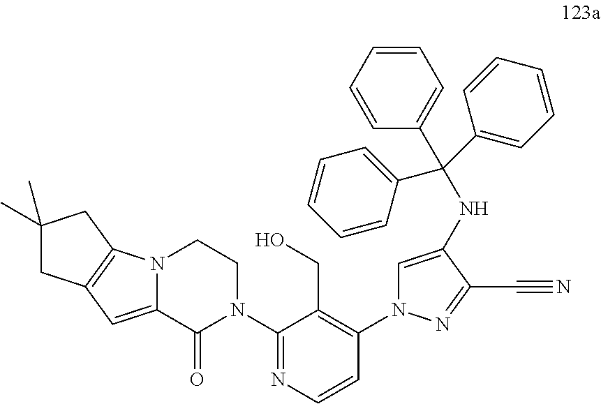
C12=CC3=C(N1CCN(C1=NC=CC(N4C=C(NC(C5=CC=CC=C5)(C5=CC=CC=C5)C5=CC=CC=C5)C(C#N)=N4)=C1CO)C2=O)CC(C)(C)C3
